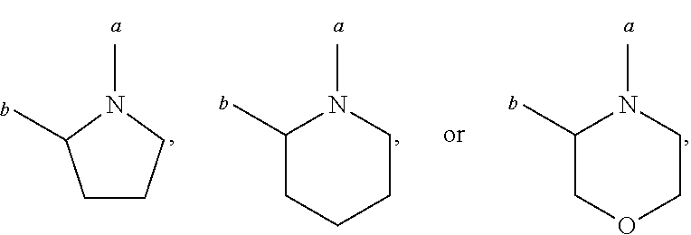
C1(C)CCCCN1C.C1CCN(C)C1C.C1(C)COCCN1C
